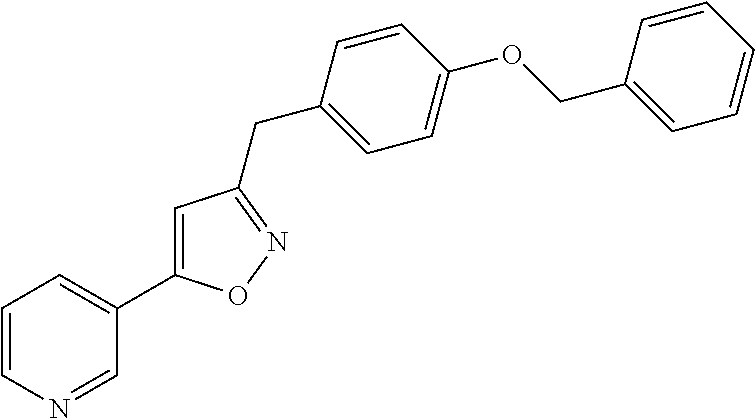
C1=CN=CC(C2=CC(CC3=CC=C(OCC4=CC=CC=C4)C=C3)=NO2)=C1
